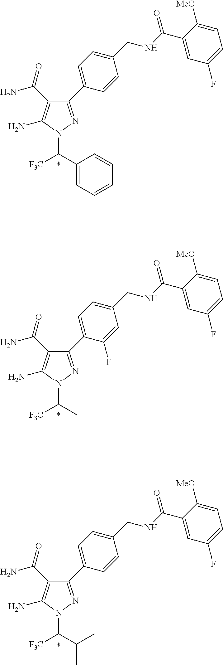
N1(C(C2=CC=CC=C2)[F3C])N=C(C2=CC=C(CNC(C3=CC(F)=CC=C3[MeO])=O)C=C2)C(C(N)=O)=C1N.N1(C([F3C])C(C)C)N=C(C2=CC=C(CNC(C3=CC(F)=CC=C3[MeO])=O)C=C2)C(C(N)=O)=C1N.N1(C(C)[F3C])N=C(C2=CC=C(CNC(C3=CC(F)=CC=C3[MeO])=O)C=C2F)C(C(N)=O)=C1N
